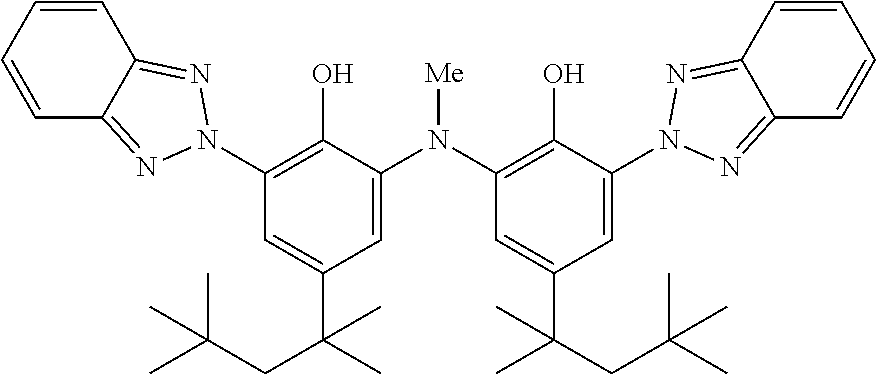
C1=CC=CC2=NN(C3=C(O)C(N(C4=C(O)C(N5N=C6C=CC=CC6=N5)=CC(C(C)(CC(C)(C)C)C)=C4)[Me])=CC(C(C)(CC(C)(C)C)C)=C3)N=C12
